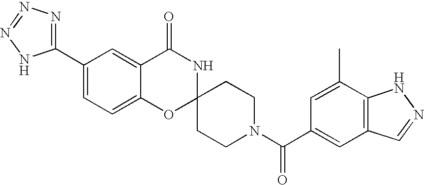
C1(C2=NN=NN2)=CC=C2C(=C1)C(=O)NC1(O2)CCN(C(=O)C2=CC3=C(C(C)=C2)NN=C3)CC1
